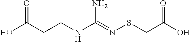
OC(CCNC(=NSCC(O)=O)N)=O
